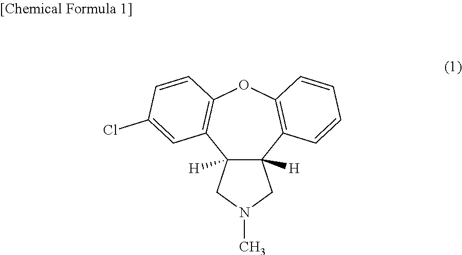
C12([H])C([H])(C3=C(OC4=C1C=C(Cl)C=C4)C=CC=C3)CN(C)C2
